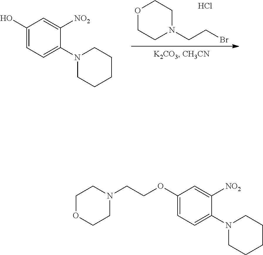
O1CCN(CCBr)CC1.Cl.C1(O)=CC=C(N2CCCCC2)C([NO2])=C1.O1CCN(CCOC2=CC=C(N3CCCCC3)C([NO2])=C2)CC1
